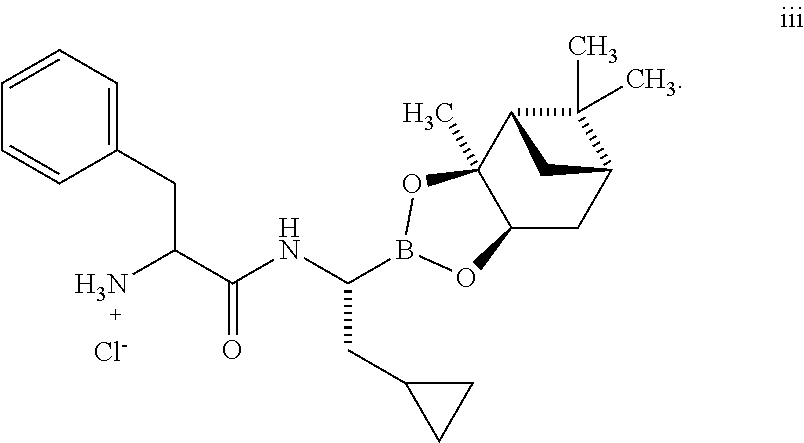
N(C(CC1CC1)B1OC2(C)C(CC3C(C)(C)C2C3)O1)C(C(N)CC1=CC=CC=C1)=O.[Cl-]
